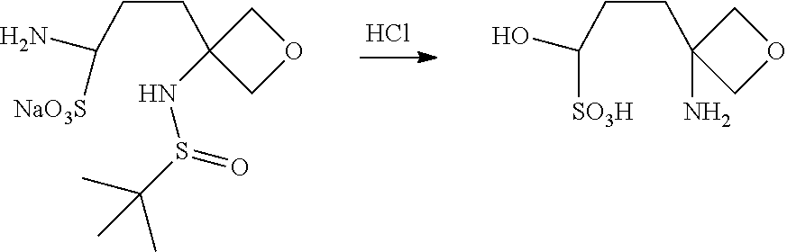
Cl.C1(CCC(N)[NaO3S])(NS(C(C)(C)C)=O)COC1.C1(CCC(O)[SO3H])(N)COC1
